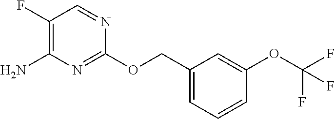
C1(OCC2=CC=CC(OC(F)(F)F)=C2)=NC(N)=C(F)C=N1
